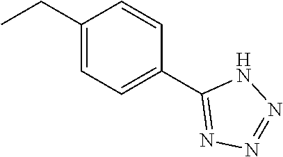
CCC1=CC=C(C2=NN=NN2)C=C1
